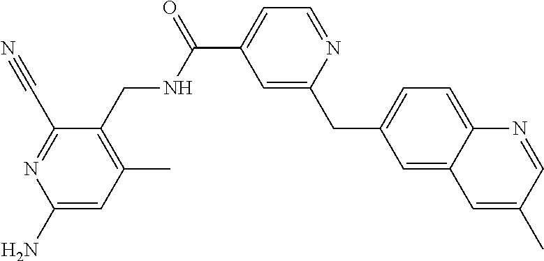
C1=C(C(=O)NCC2=C(C)C=C(N)N=C2C#N)C=C(CC2=CC=C3C(=C2)C=C(C)C=N3)N=C1
